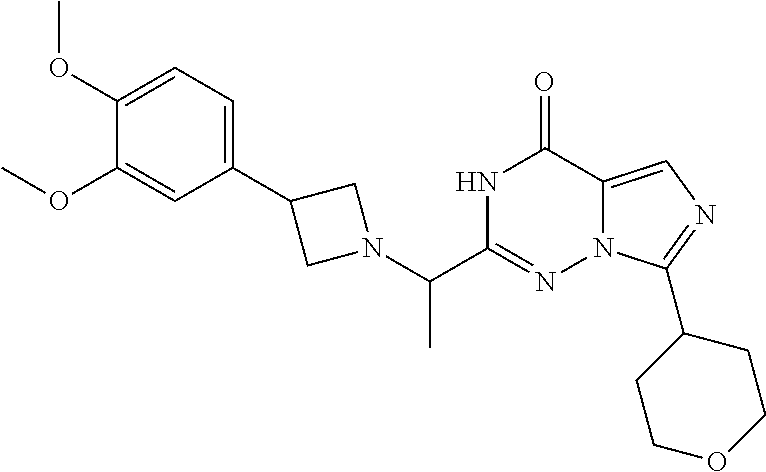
C1(OC)=CC=C(C2CN(C(C3=NN4C(=CN=C4C4CCOCC4)C(=O)N3)C)C2)C=C1OC
